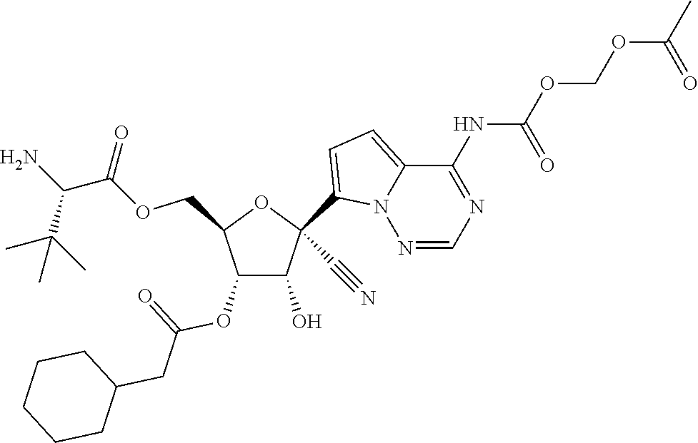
C1(O)C(OC(=O)CC2CCCCC2)C(COC(=O)C(N)C(C)(C)C)OC1(C1=CC=C2N1N=CN=C2NC(=O)OCOC(C)=O)C#N
